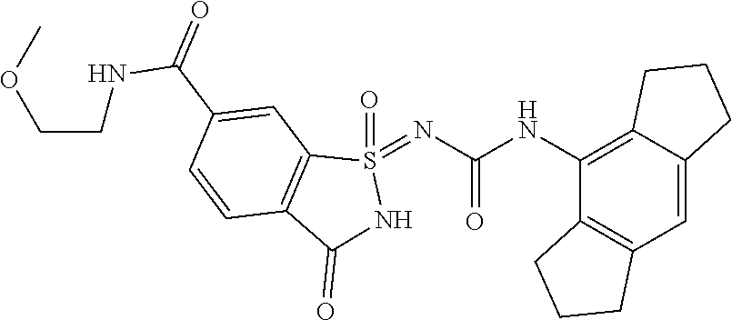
C12=C(C=C3C(=C1NC(=O)N=S1(=O)C4=C(C(=O)N1)C=CC(C(=O)NCCOC)=C4)CCC3)CCC2
